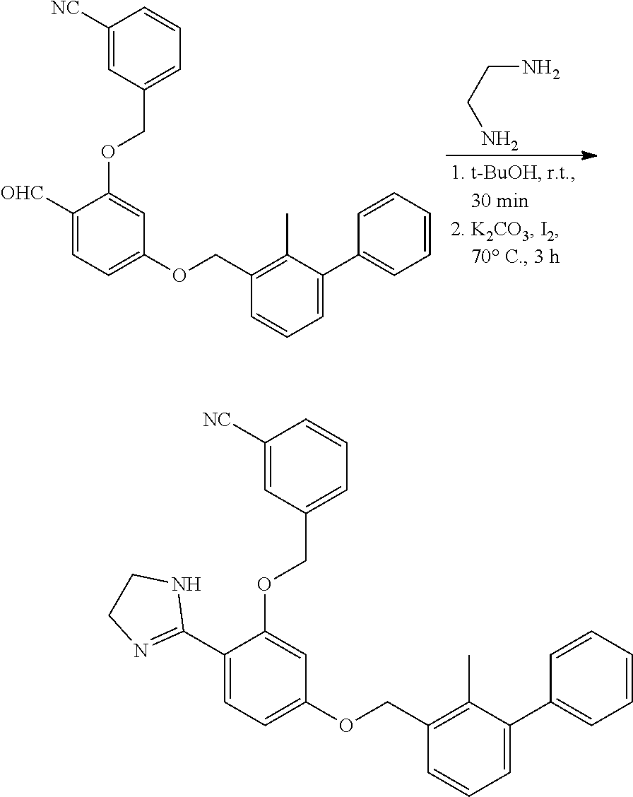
C(CN)N.O(CC1=C(C)C(C2=CC=CC=C2)=CC=C1)C1=CC=C([OHC])C(OCC2=CC=CC([NC])=C2)=C1.O(CC1=C(C)C(C2=CC=CC=C2)=CC=C1)C1=CC=C(C2=NCCN2)C(OCC2=CC=CC([NC])=C2)=C1
